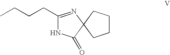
C1(CCCC)=NC2(C(=O)N1)CCCC2
